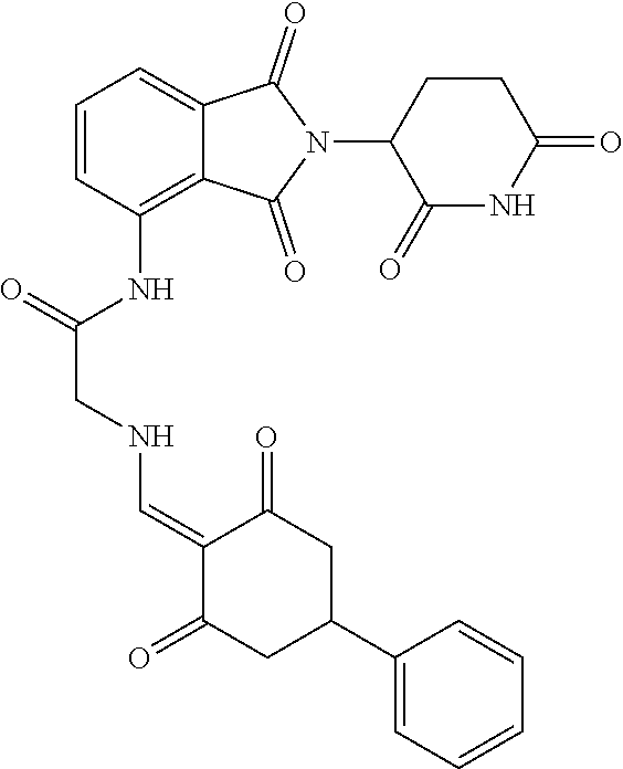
C1=CC(NC(CNC=C2C(=O)CC(C3=CC=CC=C3)CC2=O)=O)=C2C(=C1)C(=O)N(C1C(=O)NC(=O)CC1)C2=O
